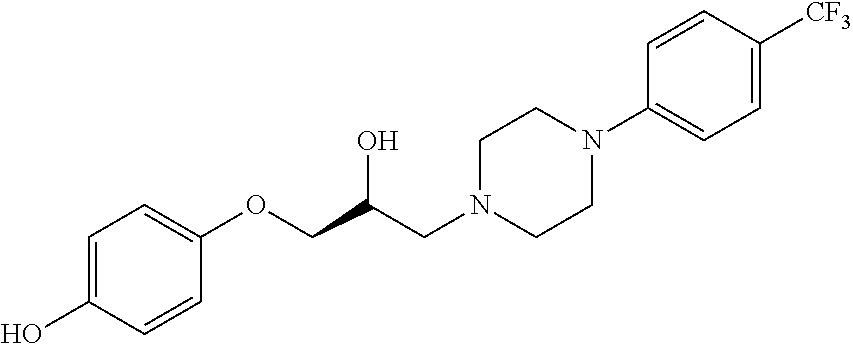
C1=CC(OCC(CN2CCN(C3=CC=C([CF3])C=C3)CC2)O)=CC=C1O
